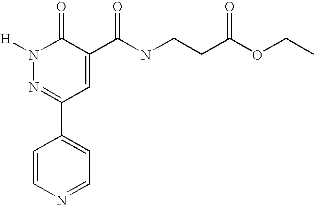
C1=CN=CC=C1C1=NN([H])C(=O)C(C(=O)NCCC(OCC)=O)=C1
